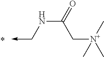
N(C(=O)C[N+](C)(C)C)C->C
